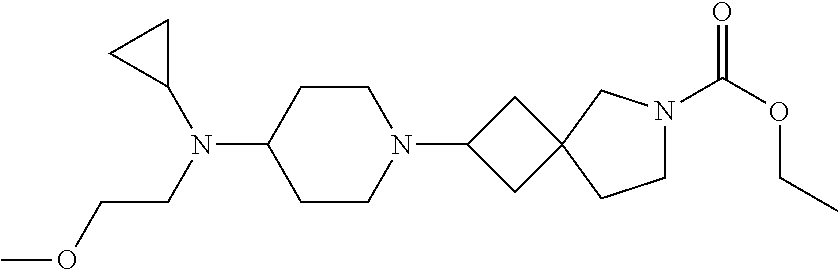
C1CN(C2CC3(C2)CCN(C(OCC)=O)C3)CCC1N(CCOC)C1CC1
